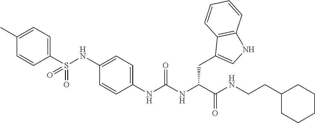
C1(S(NC2=CC=C(NC(NC(C(NCCC3CCCCC3)=O)CC3=CNC4=C3C=CC=C4)=O)C=C2)(=O)=O)=CC=C(C)C=C1
